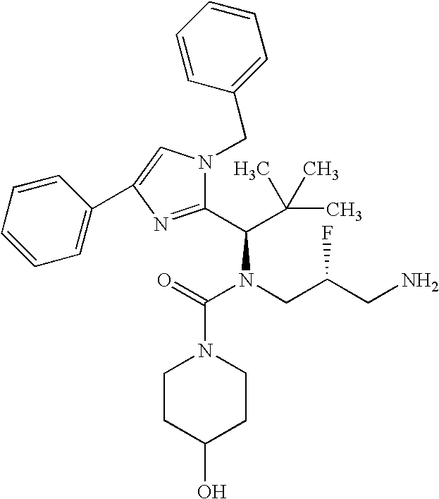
C(C1=NC(C2=CC=CC=C2)=CN1CC1=CC=CC=C1)(C(C)(C)C)N(CC(CN)F)C(=O)N1CCC(O)CC1
